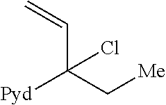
C=CC([Pyd])(C[Me])Cl
